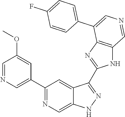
C1(C2=CN=CC(OC)=C2)=NC=C2C(=C1)C(C1=NC3=C(N1)C=NC=C3C1=CC=C(F)C=C1)=NN2
